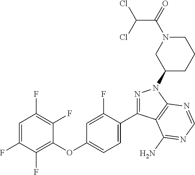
C1(OC2=CC=C(C3=NN(C4CCCN(C(=O)C(Cl)Cl)C4)C4=C3C(N)=NC=N4)C(F)=C2)=C(F)C(F)=CC(F)=C1F
